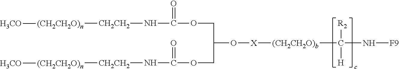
C(C(O[X][(CH2CH2O)b]C(N[F9])([R2])[H])COC(N[CH2CH2][(CH2CH2O)n][H3CO])=O)OC(N[CH2CH2][(CH2CH2O)n][H3CO])=O
